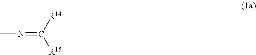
CN=C([R15])[R14]
